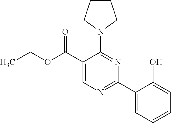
CCOC(C1=CN=C(C2=CC=CC=C2O)N=C1N1CCCC1)=O
